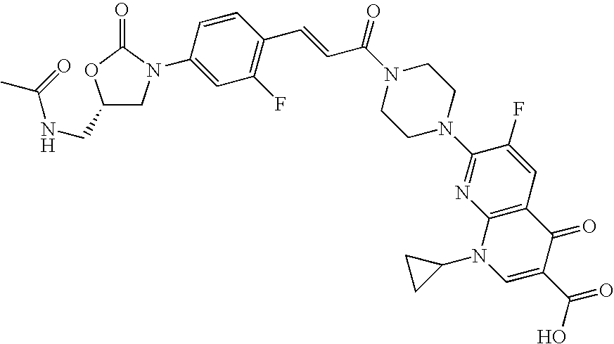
C1(CNC(=O)C)CN(C2=CC(F)=C(C=CC(N3CCN(C4=NC5=C(C=C4F)C(=O)C(C(=O)O)=CN5C4CC4)CC3)=O)C=C2)C(=O)O1
